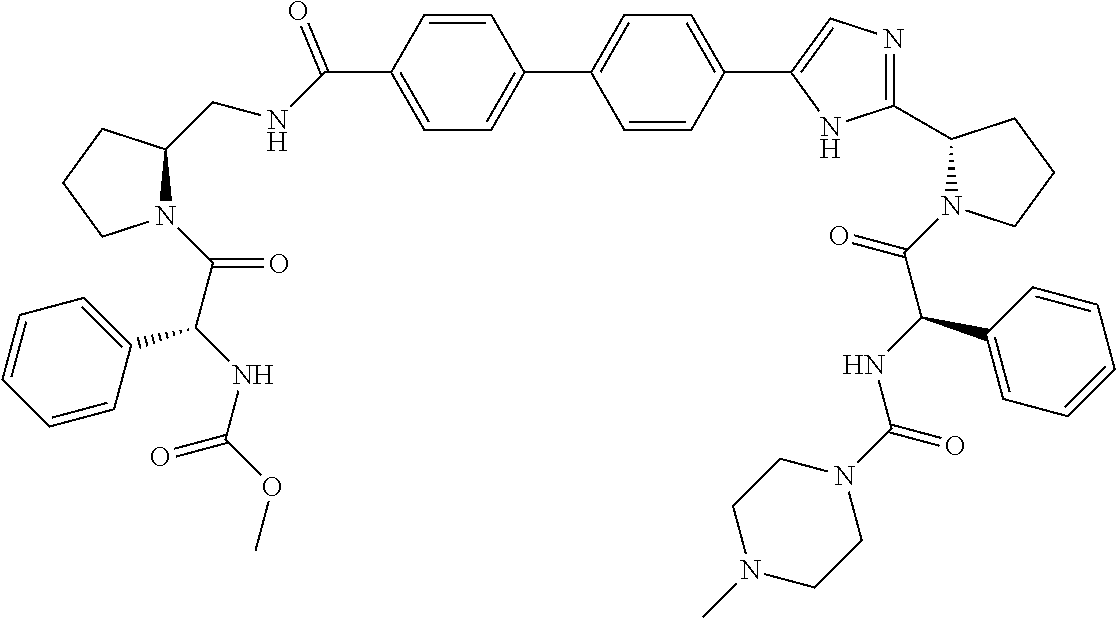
C1=CC(C(NCC2N(C(C(NC(OC)=O)C3=CC=CC=C3)=O)CCC2)=O)=CC=C1C1=CC=C(C2=CN=C(C3N(C(C(NC(N4CCN(C)CC4)=O)C4=CC=CC=C4)=O)CCC3)N2)C=C1
